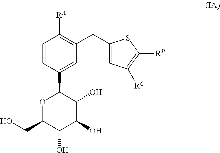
C1=CC(C2OC(CO)C(O)C(O)C2O)=CC(CC2=CC([RC])=C([RB])S2)=C1[RA]
